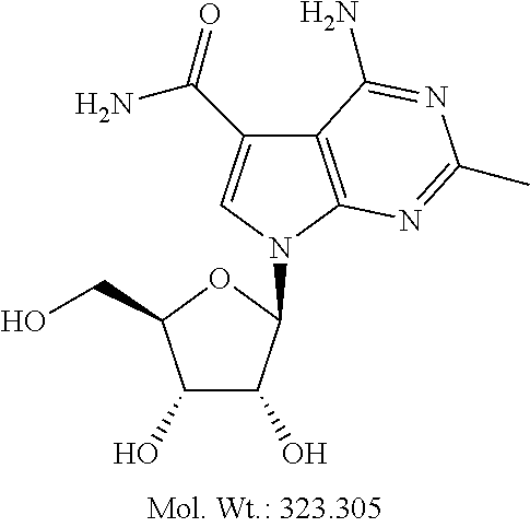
C1(O)C(O)C(N2C=C(C(=O)N)C3=C2N=C(C)N=C3N)OC1CO
